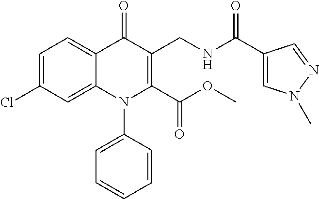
C1=C(Cl)C=C2C(=C1)C(=O)C(CNC(C1=CN(C)N=C1)=O)=C(C(OC)=O)N2C1=CC=CC=C1
